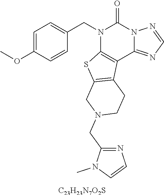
C1=C(OC)C=CC(CN2C3=C(C4=NC=NN4C2=O)C2=C(S3)CN(CC3=NC=CN3C)CC2)=C1.[C23H23N7O2S]
